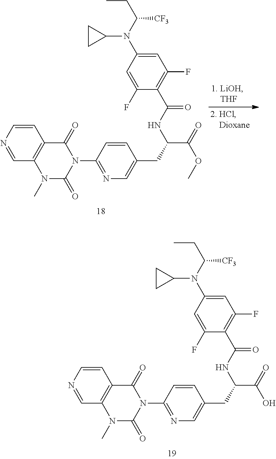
C1=CN=CC2=C1C(=O)N(C1=NC=C(CC(C(=O)O)NC(=O)C3=C(F)C=C(N(C(CC)[CF3])C4CC4)C=C3F)C=C1)C(=O)N2C.C1=CN=CC2=C1C(=O)N(C1=NC=C(CC(C(=O)OC)NC(=O)C3=C(F)C=C(N(C(CC)[CF3])C4CC4)C=C3F)C=C1)C(=O)N2C
